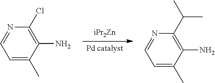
[iPr2Zn].[Pd catalyst].C1=C(C)C(N)=C(Cl)N=C1.C1=C(C)C(N)=C(C(C)C)N=C1
